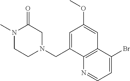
N1(C)CCN(CC2=CC(OC)=CC3=C2N=CC=C3Br)CC1=O
